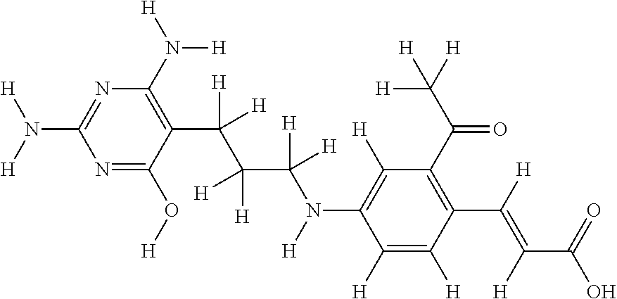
N1=C(O[H])C(C(C([H])([H])C([H])([H])N([H])C2=C([H])C(C(C([H])([H])[H])=O)=C(C([H])=C(C(=O)O)[H])C([H])=C2[H])([H])[H])=C(N([H])[H])N=C1N([H])[H]
